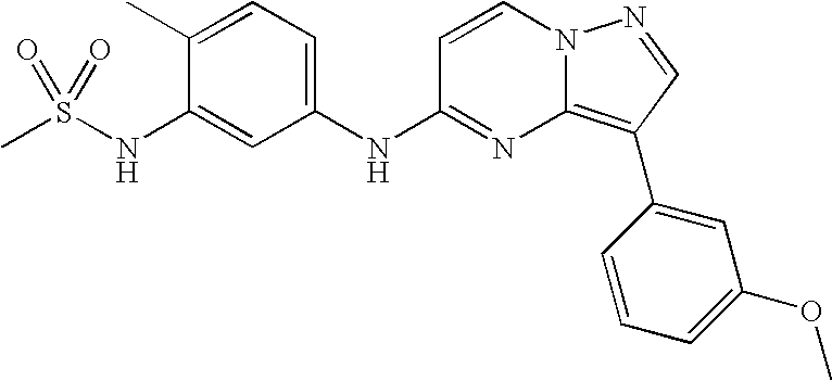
C1(C)=CC=C(NC2=NC3=C(C4=CC(OC)=CC=C4)C=NN3C=C2)C=C1NS(C)(=O)=O
